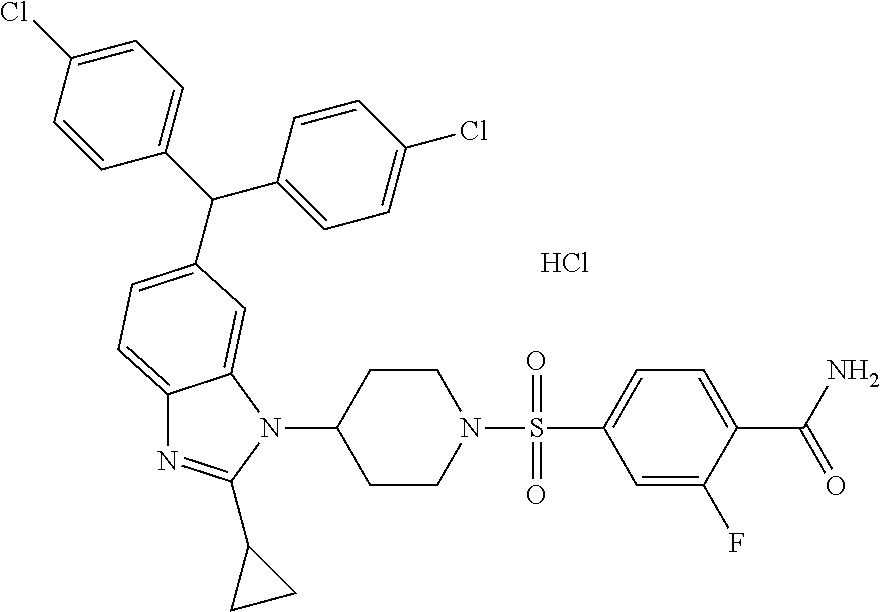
C12=CC=C(C(C3=CC=C(Cl)C=C3)C3=CC=C(Cl)C=C3)C=C1N(C1CCN(S(C3=CC=C(C(N)=O)C(F)=C3)(=O)=O)CC1)C(C1CC1)=N2.Cl
